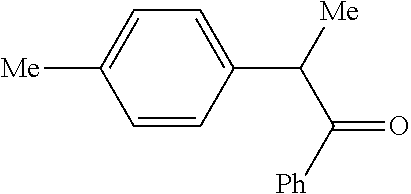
C1=C(C([Me])C([Ph])=O)C=CC([Me])=C1
